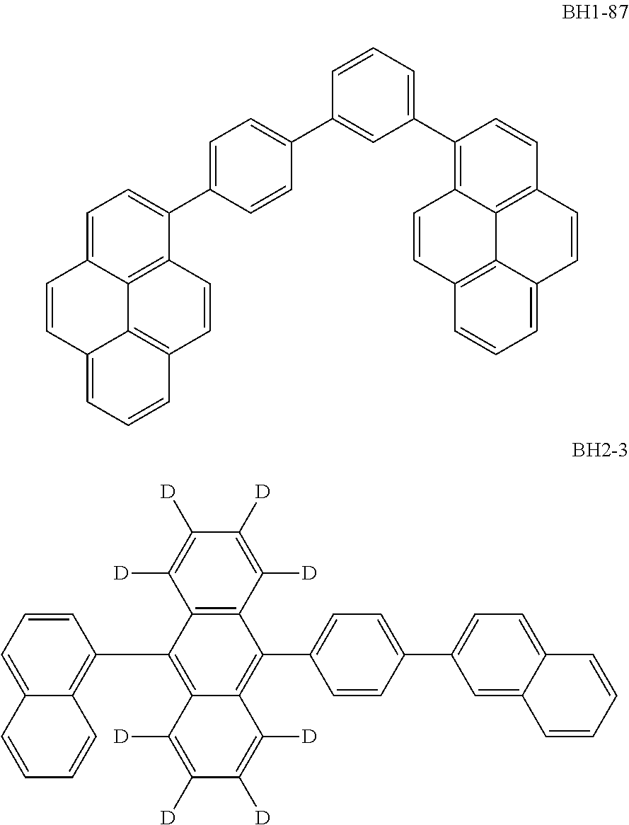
C1=CC(C2=CC=C(C3=CC=C4C=CC5=CC=CC6=C5C4=C3C=C6)C=C2)=CC(C2=C3C4=C(C=C2)C=CC2=CC=CC(=C24)C=C3)=C1.C12=C(C(C3=C4C(=CC=C3)C=CC=C4)=C3C(=C1C1=CC=C(C4=CC=C5C(=C4)C=CC=C5)C=C1)C([D])=C([D])C([D])=C3[D])C([D])=C([D])C([D])=C2[D]
